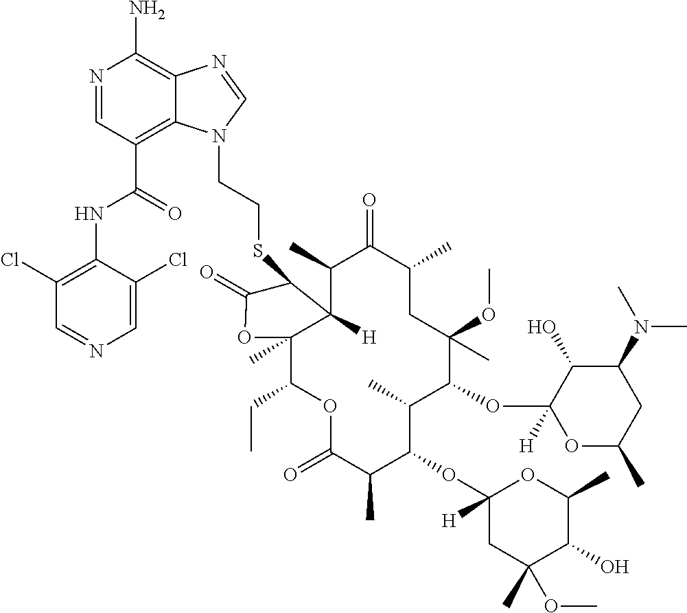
C12([H])C(C)C(=O)C(C)CC(OC)(C)C(OC3([H])OC(C)CC(N(C)C)C3O)C(C)C(OC3([H])CC(C)(OC)C(O)C(C)O3)C(C)C(=O)OC(CC)C1(C)OC(=O)C2SCCN1C2=C(C(=O)NC3=C(Cl)C=NC=C3Cl)C=NC(N)=C2N=C1
